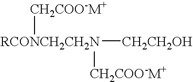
[RCONCH2CH2N]([CH2CH2OH])([CH2COO-M+])[CH2COO-M+]
